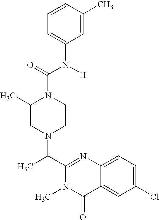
C1=C(N([H])C(=O)N2C(C)CN(C(C3=NC4=CC=C(Cl)C=C4C(=O)N3C)C)CC2)C=C(C)C=C1
